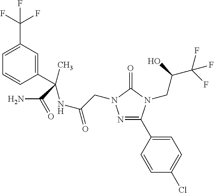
N1=C(C2=CC=C(Cl)C=C2)N(CC(C(F)(F)F)O)C(=O)N1CC(NC(C1=CC(C(F)(F)F)=CC=C1)(C(N)=O)C)=O
